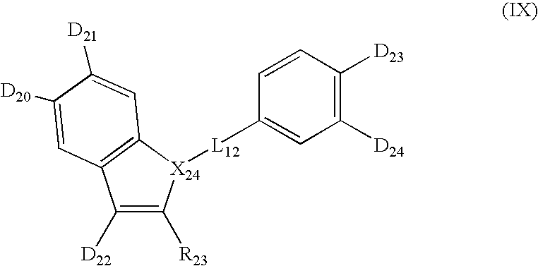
C1([D22])=C([R23])[X24]([L12]C2=CC([D24])=C([D23])C=C2)C2=C1C=C([D20])C([D21])=C2
